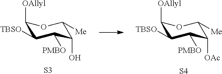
C1([OAllyl])C([TBSO])C([PMBO])C([OAc])C([Me])O1.[S4].C1([OAllyl])C([TBSO])C([PMBO])C(O)C([Me])O1.[S3]
